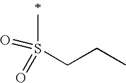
C(CS(C)(=O)=O)C
